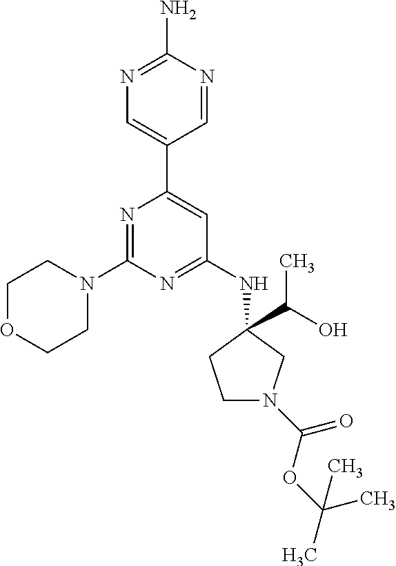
C1=NC(N)=NC=C1C1=CC(NC2(C(O)C)CN(C(OC(C)(C)C)=O)CC2)=NC(N2CCOCC2)=N1
